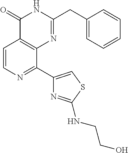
C1=CN=C(C2=CSC(NCCO)=N2)C2=C1C(=O)NC(CC1=CC=CC=C1)=N2
